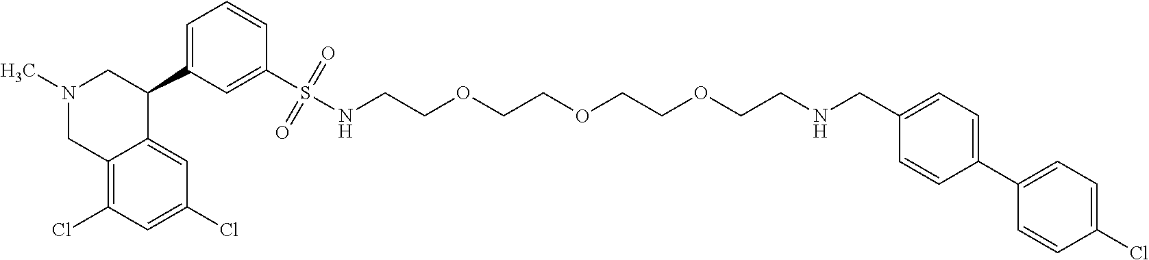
N1(C)CC2=C(Cl)C=C(Cl)C=C2C(C2=CC=CC(S(NCCOCCOCCOCCNCC3=CC=C(C4=CC=C(Cl)C=C4)C=C3)(=O)=O)=C2)C1
